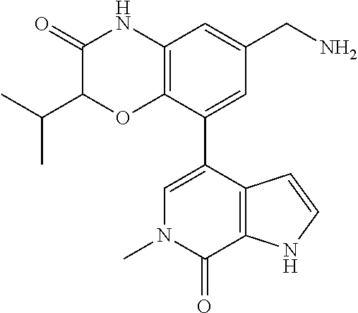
C1(=O)C(C(C)C)OC2=C(N1)C=C(CN)C=C2C1=CN(C)C(=O)C2=C1C=CN2
